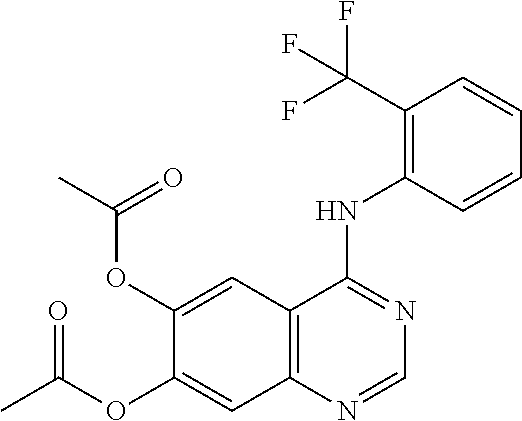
C12=C(C=C(OC(C)=O)C(OC(C)=O)=C1)C(NC1=C(C(F)(F)F)C=CC=C1)=NC=N2
